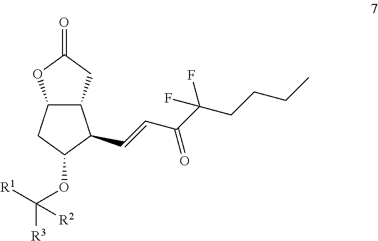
C12C(CC(OC([R3])([R1])[R2])C1C=CC(=O)C(CCCC)(F)F)OC(=O)C2
